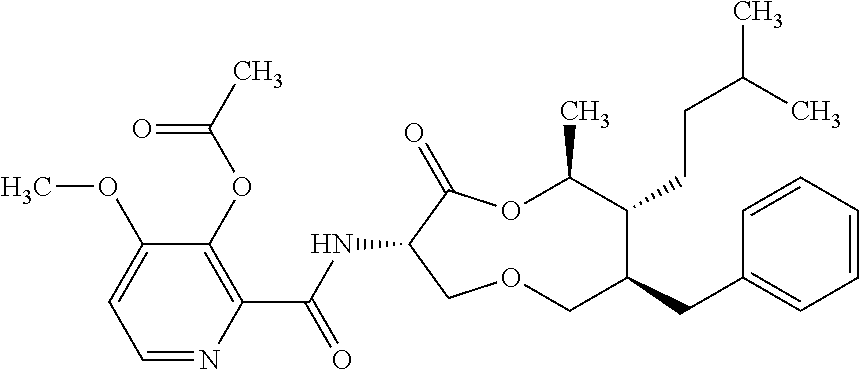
C1(OC)=CC=NC(C(NC2C(=O)OC(C)C(CCC(C)C)C(CC3=CC=CC=C3)COC2)=O)=C1OC(C)=O
